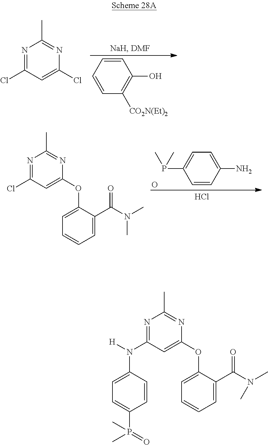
C1=CC=CC([CO2N(Et)2])=C1O.N1=C(Cl)C=C(Cl)N=C1C.C1=CC(N)=CC=C1P(C)C.O.Cl.N1=C(Cl)C=C(OC2=CC=CC=C2C(=O)N(C)C)N=C1C.N1=C(N(C2=CC=C(P(=O)(C)C)C=C2)[H])C=C(OC2=CC=CC=C2C(=O)N(C)C)N=C1C
